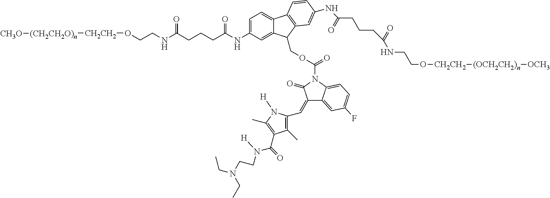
C1=C(NC(=O)CCCC(=O)NCCO[CH2CH2][(CH2CH2O)n][CH3O])C=C2C(=C1)C1=C(C2COC(=O)N2C(=O)C(=CC3=C(C)C(C(N(CCN(CC)CC)[H])=O)=C(C)N3[H])C3=CC(F)=CC=C23)C=C(NC(=O)CCCC(=O)NCCO[CH2CH2][(OCH2CH2)n][OCH3])C=C1
